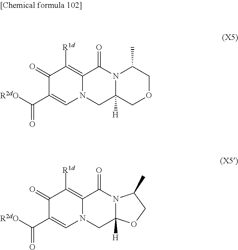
C1(=O)C(C([R2dO])=O)=CN2C(=C1[R1d])C(=O)N1C([H])(C2)COCC1C.C1(=O)C(C([R2dO])=O)=CN2C(=C1[R1d])C(=O)N1C([H])(C2)OCC1C
